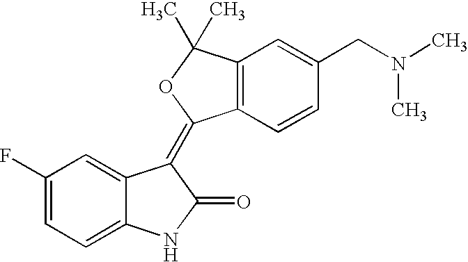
C1(F)=CC=C2C(=C1)C(=C1C3=C(C(C)(C)O1)C=C(CN(C)C)C=C3)C(=O)N2
